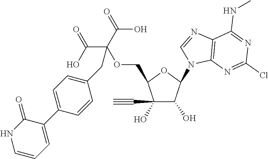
C1(C#C)(O)C(O)C(N2C3=C(N=C2)C(NC)=NC(Cl)=N3)OC1COC(C(O)=O)(C(O)=O)CC1=CC=C(C2=CC=CNC2=O)C=C1
